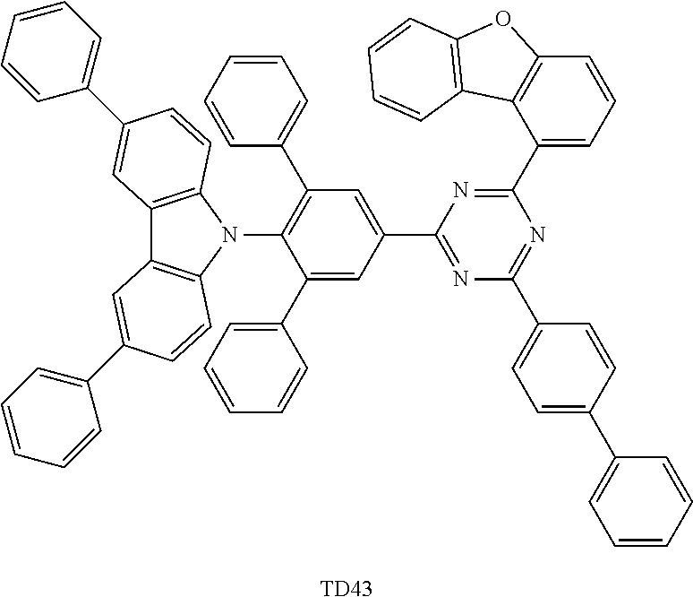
C1(C2=CC=CC=C2)=CC(C2=NC(C3=CC=C(C4=CC=CC=C4)C=C3)=NC(C3=CC=CC4=C3C3=C(O4)C=CC=C3)=N2)=CC(C2=CC=CC=C2)=C1N1C2=C(C3=C1C=CC(C1=CC=CC=C1)=C3)C=C(C1=CC=CC=C1)C=C2.[TD43]
